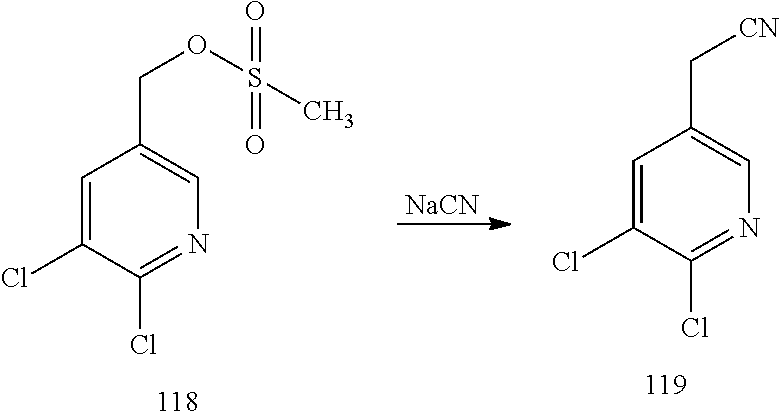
C1=C(Cl)C(Cl)=NC=C1COS(=O)(=O)C.[NaCN].C1=C(Cl)C(Cl)=NC=C1C[CN]
